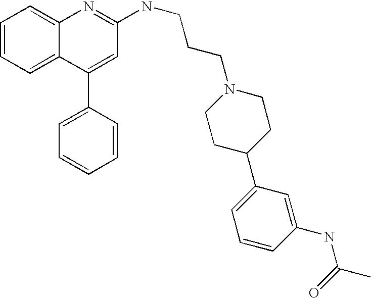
C1=CC=C2C(=C1)N=C(NCCCN1CCC(C3=CC=CC(NC(C)=O)=C3)CC1)C=C2C1=CC=CC=C1
